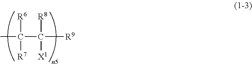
CC(C([R9])([R8])[X1])([R6])[R7]
